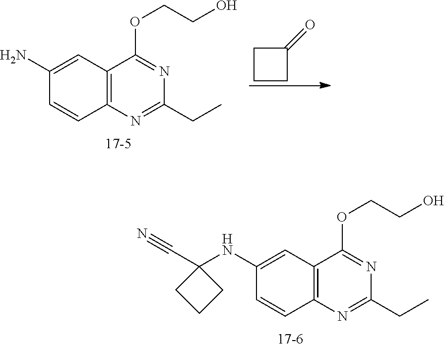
C12=C(N=C(CC)N=C1OCCO)C=CC(N)=C2.C1(=O)CCC1.C12=C(N=C(CC)N=C1OCCO)C=CC(NC1(C#N)CCC1)=C2
